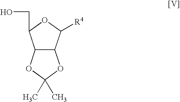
C12C(OC(C)(C)O1)C(CO)OC2[R4]
